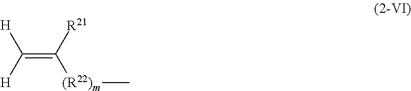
C([H])([H])=C([R21])[(R22)m]C
